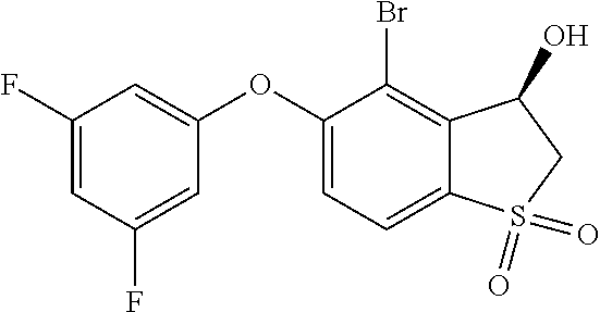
C1(F)=CC(F)=CC(OC2=CC=C3C(=C2Br)C(O)CS3(=O)=O)=C1
